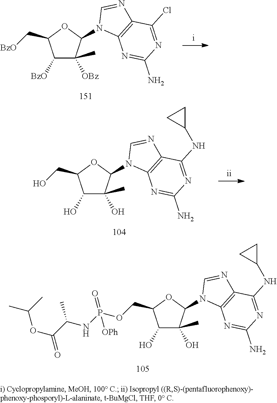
C1(O)C(O)(C)C(N2C3=C(N=C2)C(NC2CC2)=NC(N)=N3)OC1COP(NC(C(OC(C)C)=O)C)(=O)[OPh].C1([BzO])C([OBz])(C)C(N2C3=C(N=C2)C(Cl)=NC(N)=N3)OC1C[BzO].C1(O)C(O)(C)C(N2C3=C(N=C2)C(NC2CC2)=NC(N)=N3)OC1CO
